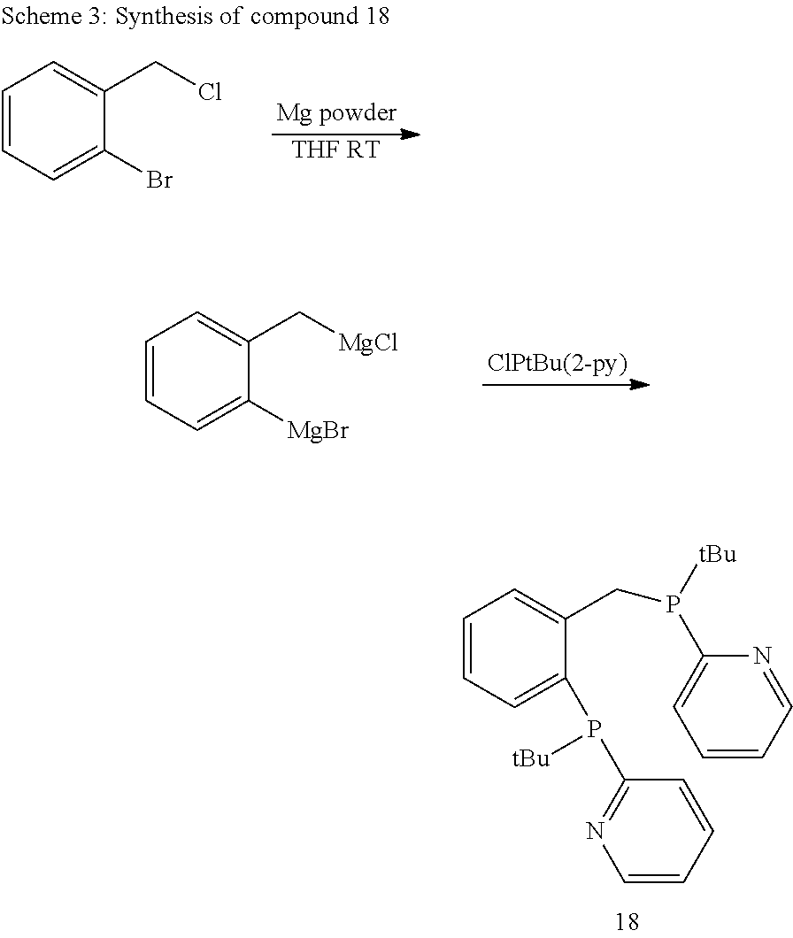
C1=CC=C(P([tBu])C2=NC=CC=C2)C(CP(C2=CC=CC=N2)[tBu])=C1.C1=CC=C([MgBr])C(C[MgCl])=C1.[THF RT].C1=CC=C(Br)C(CCl)=C1
